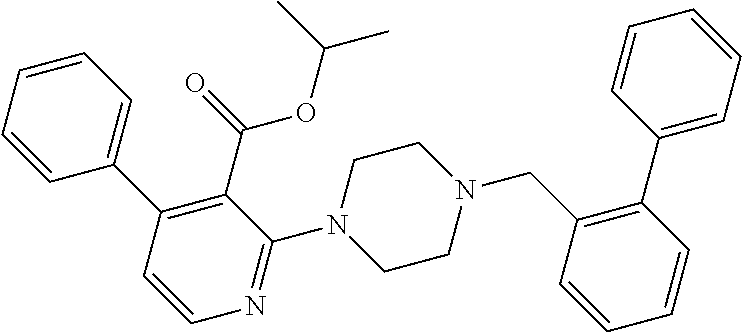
C1=CC=CC(C2=C(C(=O)OC(C)C)C(N3CCN(CC4=C(C5=CC=CC=C5)C=CC=C4)CC3)=NC=C2)=C1
